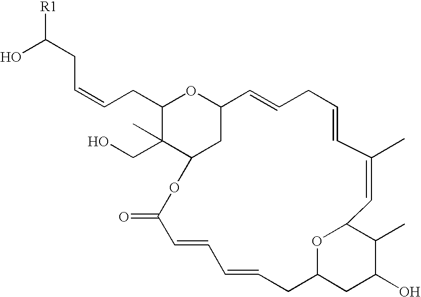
C(CC=CCC1OC2C=CCC=CC(C)=CC3C(C)C(O)CC(CC=CC=CC(=O)OC(C1(C)CO)C2)O3)(O)[R1]
